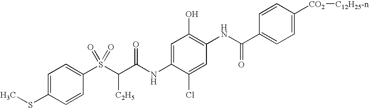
C1=C(SC)C=CC(S(C(C(NC2=CC(O)=C(NC(C3=CC=C([CO2][C12H25-n])C=C3)=O)C=C2Cl)=O)[C2H5])(=O)=O)=C1
